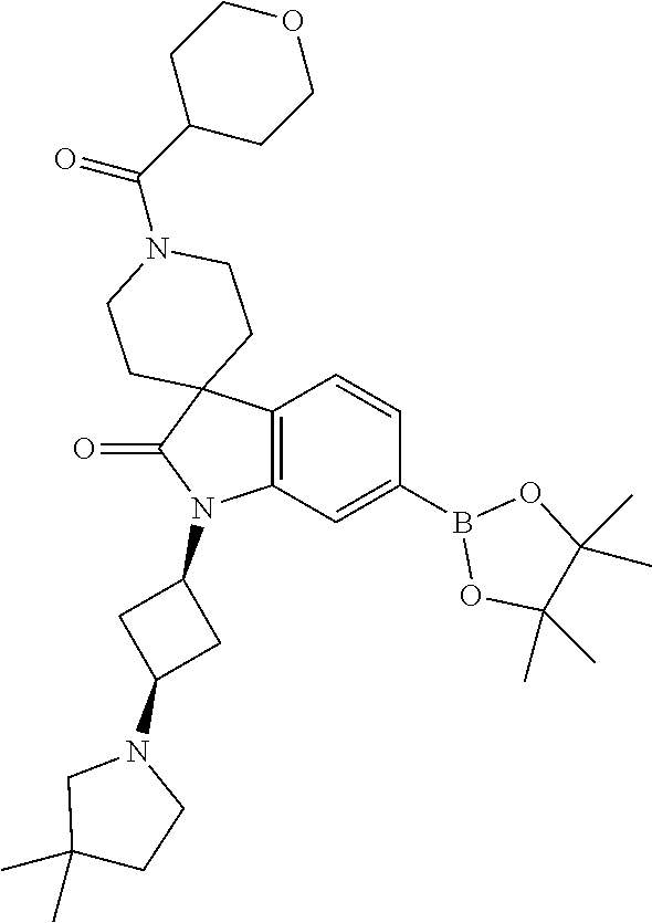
C12=C(C=C(B3OC(C)(C)C(C)(C)O3)C=C1)N(C1CC(N3CC(C)(C)CC3)C1)C(=O)C21CCN(C(C2CCOCC2)=O)CC1
